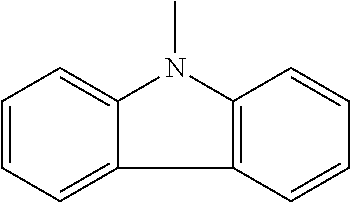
C1=CC=C2C(=C1)N(C)C1=C2C=CC=C1
